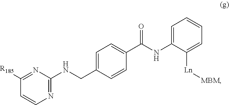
[Ln]([MBM])C1=CC=CC=C1NC(C1=CC=C(CNC2=NC=CC([R185])=N2)C=C1)=O
